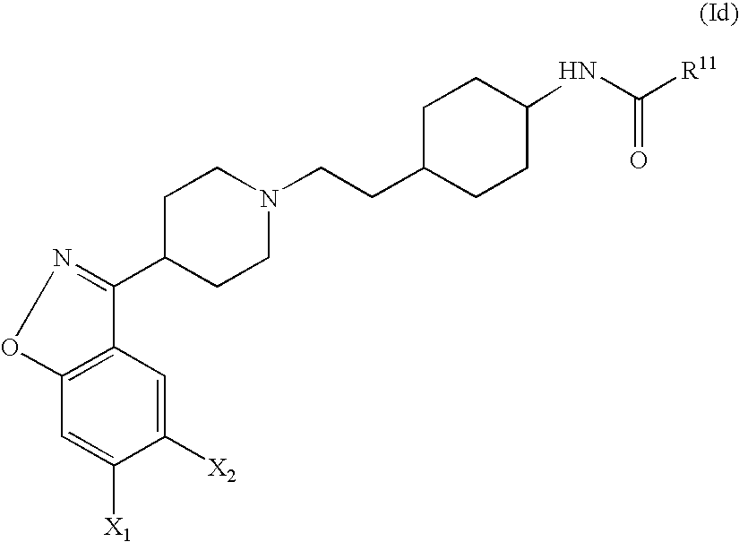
C1(C2=NOC3=C2C=C([X2])C([X1])=C3)CCN(CCC2CCC(NC([R11])=O)CC2)CC1
